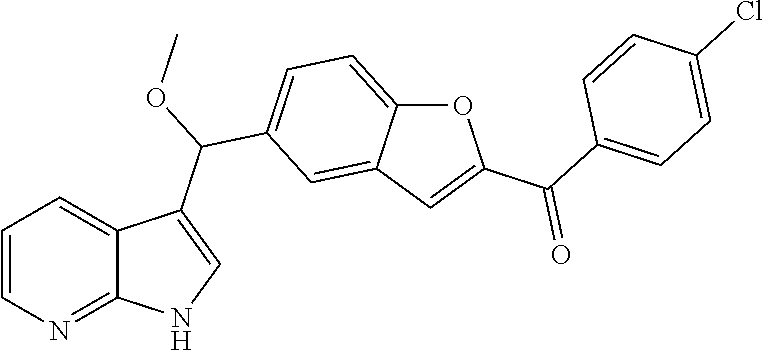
C1=CN=C2C(=C1)C(C(OC)C1=CC=C3C(=C1)C=C(C(C1=CC=C(Cl)C=C1)=O)O3)=CN2
